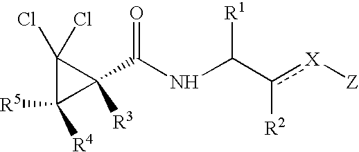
C1(Cl)(Cl)C([R4])([R5])C1(C(NC(c([X][Z])[R2])[R1])=O)[R3]
